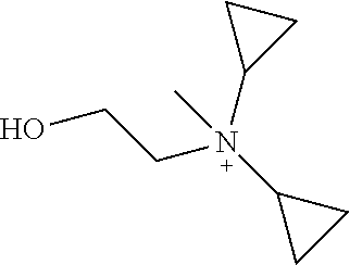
OCCN(C1CC1)(C1CC1)C
